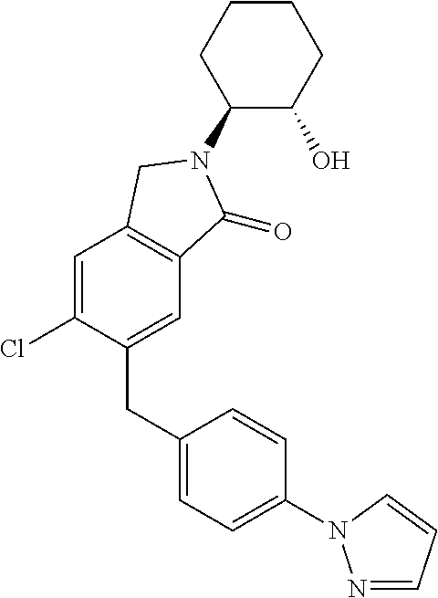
C1(N2C(=O)C3=C(C=C(Cl)C(CC4=CC=C(N5N=CC=C5)C=C4)=C3)C2)C(O)CCCC1
